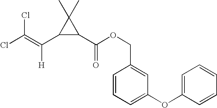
C1(C(=C(Cl)Cl)[H])C(C(OCC2=CC(OC3=CC=CC=C3)=CC=C2)=O)C1(C)C
